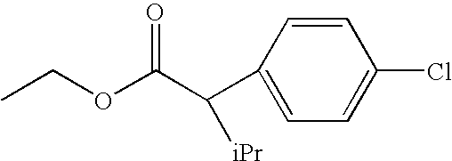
O=C(C(C1=CC=C(Cl)C=C1)[iPr])OCC
